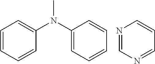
C1=CC=CC(N(C)C2=CC=CC=C2)=C1.N1=CN=CC=C1
